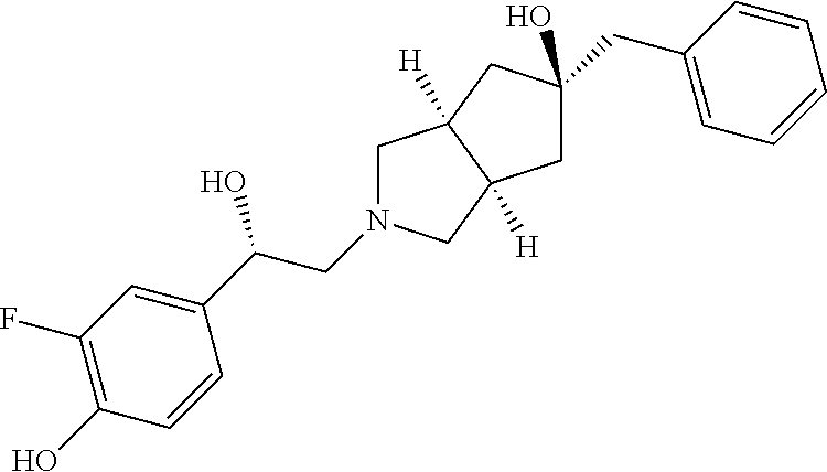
C1N(CC(C2=CC(F)=C(O)C=C2)O)CC2([H])C1([H])CC(CC1=CC=CC=C1)(O)C2
